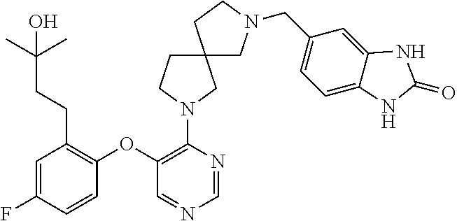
C1(N2CCC3(CN(CC4=CC=C5C(=C4)NC(=O)N5)CC3)C2)=C(OC2=C(CCC(C)(C)O)C=C(F)C=C2)C=NC=N1
